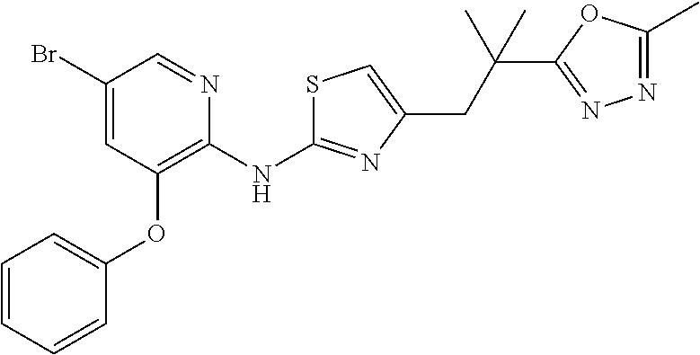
BrC1=CC(OC2=CC=CC=C2)=C(NC2=NC(CC(C3=NN=C(C)O3)(C)C)=CS2)N=C1
